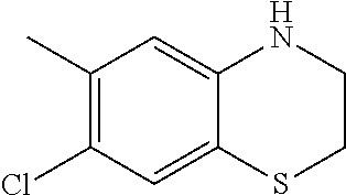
C1(C)=C(Cl)C=C2C(=C1)NCCS2
